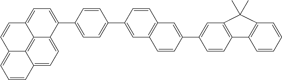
C1(C2=CC3=C(C=C2)C=C(C2=CC4=C(C=C2)C2=C(C=CC=C2)C4(C)C)C=C3)=CC=C(C2=CC=C3C4=C5C(=CC=C24)C=CC=C5C=C3)C=C1
